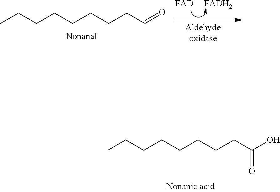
CCCCCCCCC(O)=O.CCCCCCCCC=O.[FAD].[FADH2]
